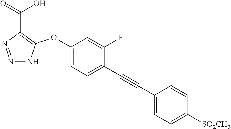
N1=NC(C(=O)O)=C(OC2=CC=C(C#CC3=CC=C([SO2CH3])C=C3)C(F)=C2)N1
